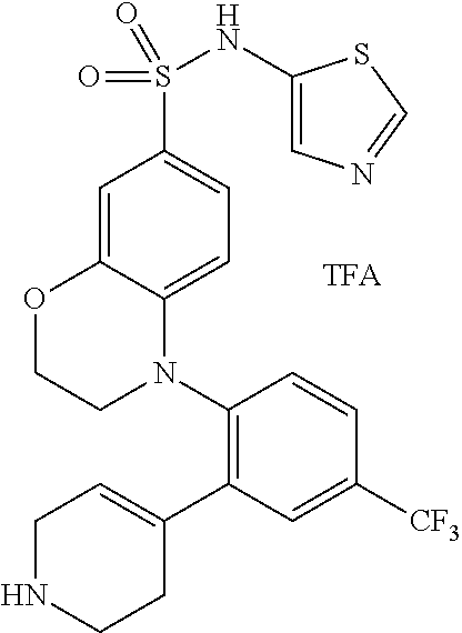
C1=C2C(=CC=C1S(=O)(=O)NC1=CN=CS1)N(C1=C(C3=CCNCC3)C=C([CF3])C=C1)CCO2
